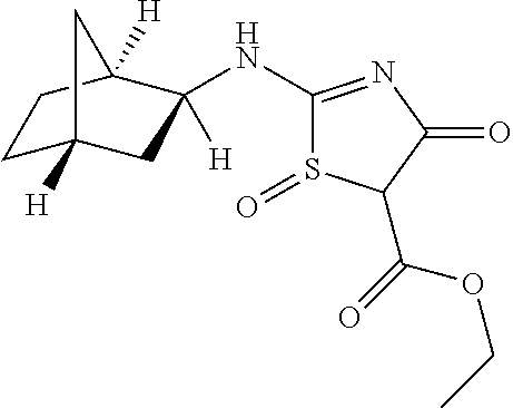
C1(NC2([H])CC3([H])CCC2([H])C3)=NC(=O)C(C(=O)OCC)S1=O
